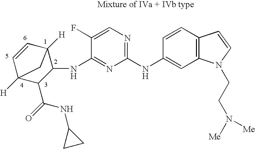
C1(NC2=CC3=C(C=C2)C=CN3CCN([Me])[Me])=NC=C(F)C(NC2C3([H])C=CC([H])(C2C(=O)NC2CC2)C3)=N1
